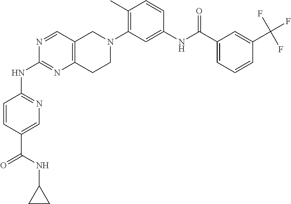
C1(NC(C2=CN=C(NC3=NC4=C(C=N3)CN(C3=C(C)C=CC(NC(C5=CC=CC(C(F)(F)F)=C5)=O)=C3)CC4)C=C2)=O)CC1
